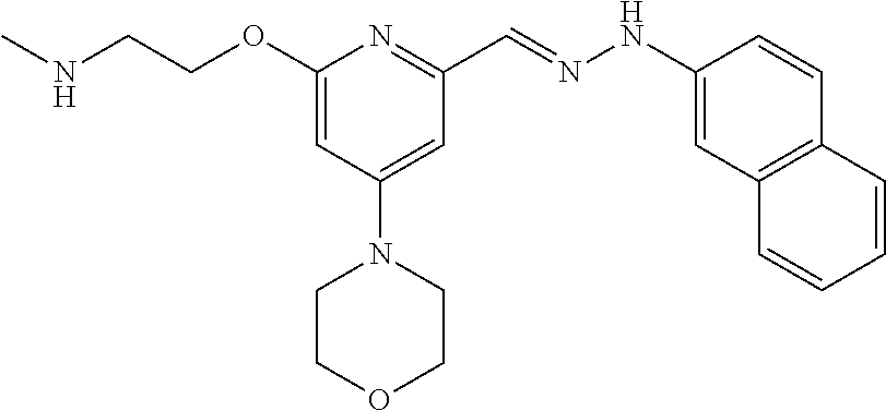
N(CCOC1=CC(N2CCOCC2)=CC(C=NNC2=CC3=C(C=C2)C=CC=C3)=N1)C
